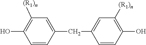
C1=CC(CC2=CC([(R1)n])=C(O)C=C2)=CC([(R1)n])=C1O
